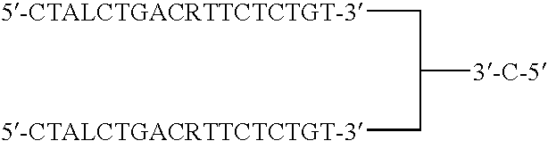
[5-CTALCTGACRTTCTCTGT-3]CC([3-C-5])C[5-CTALCTGACRTTCTCTGT-3]
